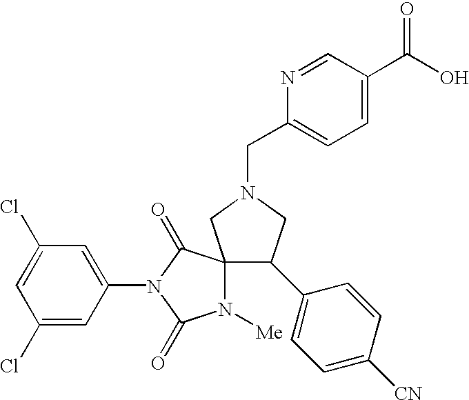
C1(Cl)=CC(N2C(=O)C3(N([Me])C2=O)CN(CC2=CC=C(C(O)=O)C=N2)CC3C2=CC=C([CN])C=C2)=CC(Cl)=C1
